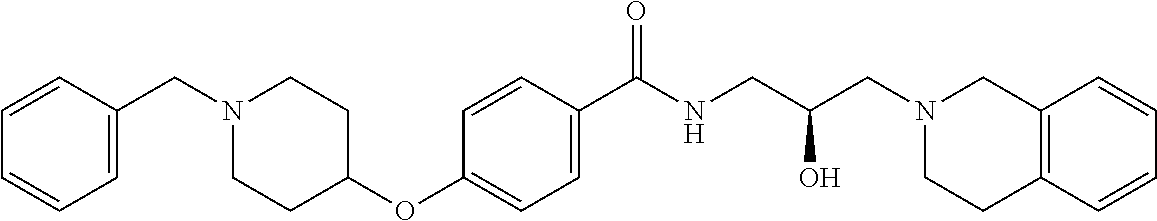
C1=CC(C(NCC(CN2CCC3=C(C2)C=CC=C3)O)=O)=CC=C1OC1CCN(CC2=CC=CC=C2)CC1
